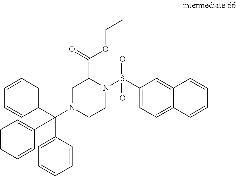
C1=C(S(N2CCN(C(C3=CC=CC=C3)(C3=CC=CC=C3)C3=CC=CC=C3)CC2C(OCC)=O)(=O)=O)C=C2C(=C1)C=CC=C2
